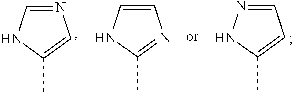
N1=CNC(C)=C1.C1=CNC(C)=N1.C1=NNC(C)=C1
